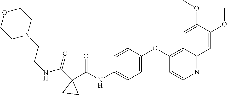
N(C(C1(C(NC2=CC=C(OC3=C4C(=NC=C3)C=C(OC)C(OC)=C4)C=C2)=O)CC1)=O)CCN1CCOCC1
